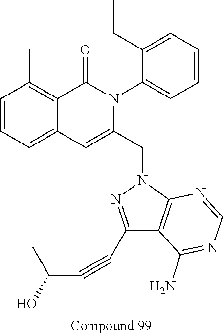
C1=CC=C2C(=C1C)C(=O)N(C1=CC=CC=C1CC)C(CN1N=C(C#CC(C)O)C3=C1N=CN=C3N)=C2
